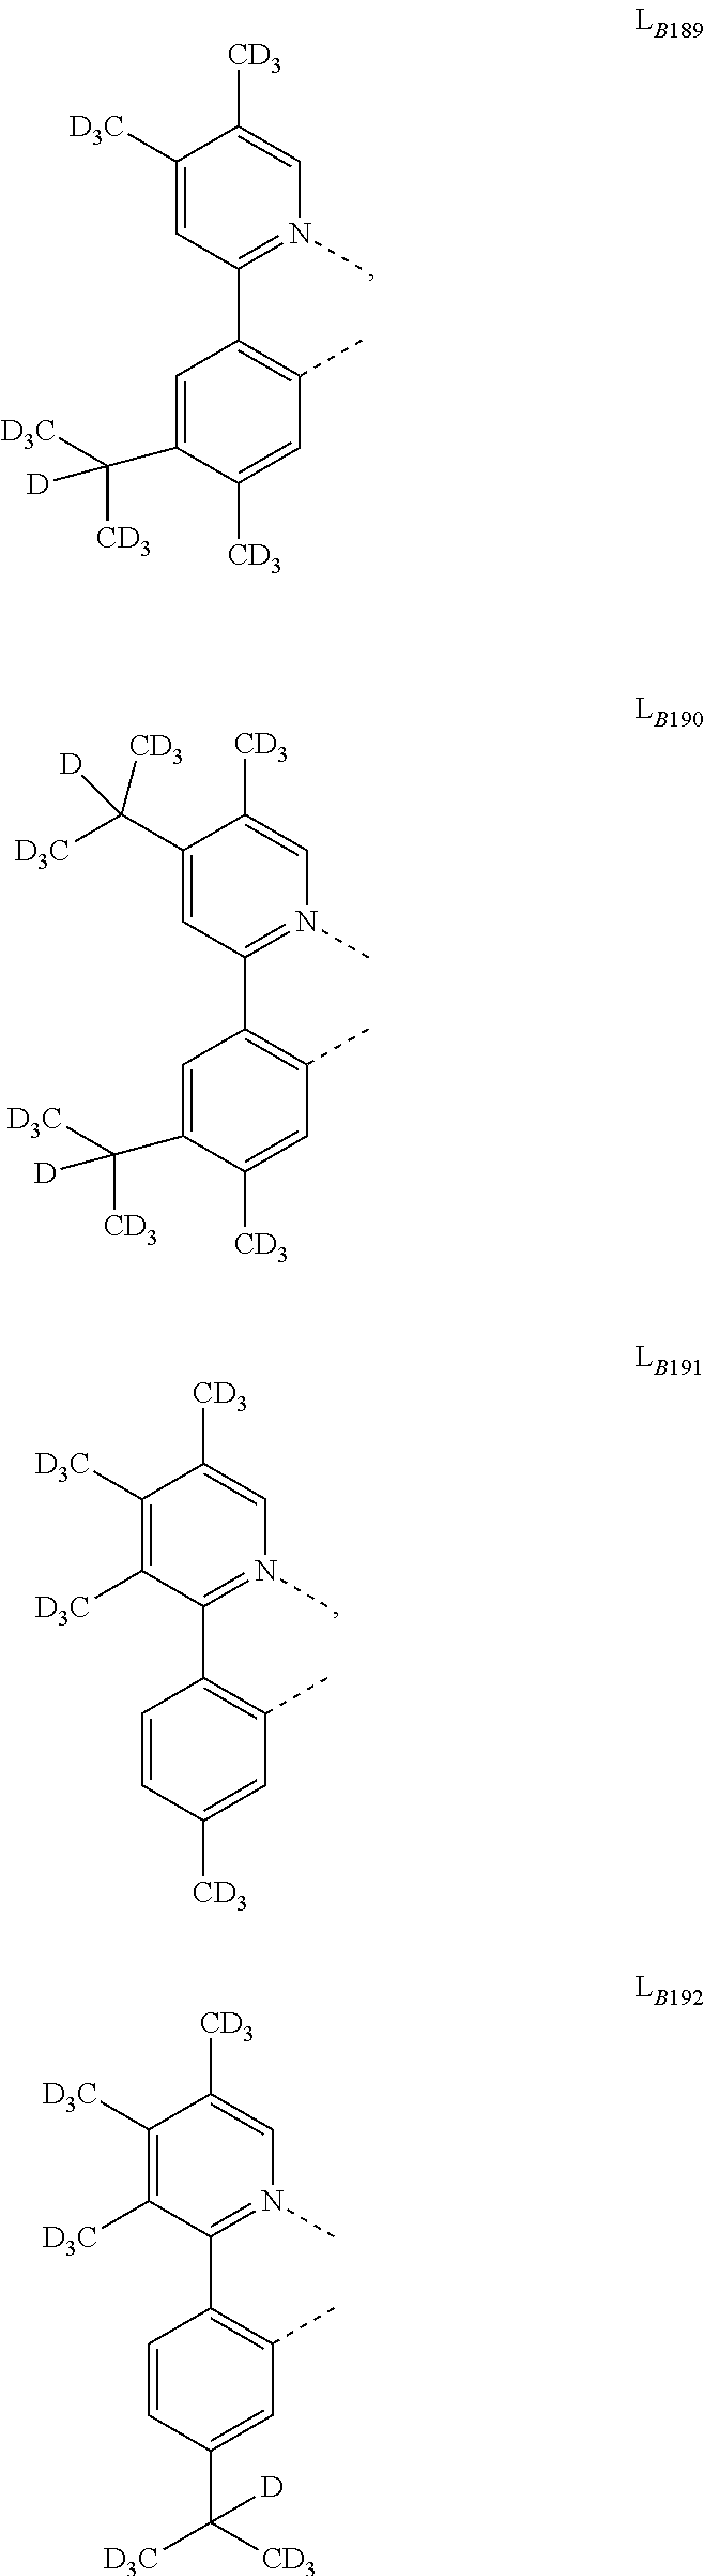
C1([D3C])=CC(C2=C(C)C=C([CD3])C(C([D3C])([CD3])[D])=C2)=N(C)C=C1[CD3].C1(C([D])([CD3])[D3C])=CC(C2=C(C)C=C([CD3])C(C([D3C])([CD3])[D])=C2)=N(C)C=C1[CD3].C1([D3C])=C([D3C])C(C2=C(C)C=C([CD3])C=C2)=N(C)C=C1[CD3].C1([D3C])=C([D3C])C(C2=C(C)C=C(C([CD3])([D3C])[D])C=C2)=N(C)C=C1[CD3]
